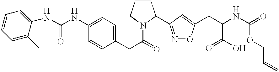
N(C1=CC=C(CC(=O)N2CCCC2C2=NOC(CC(NC(=O)OCC=C)C(O)=O)=C2)C=C1)C(NC1=CC=CC=C1C)=O
